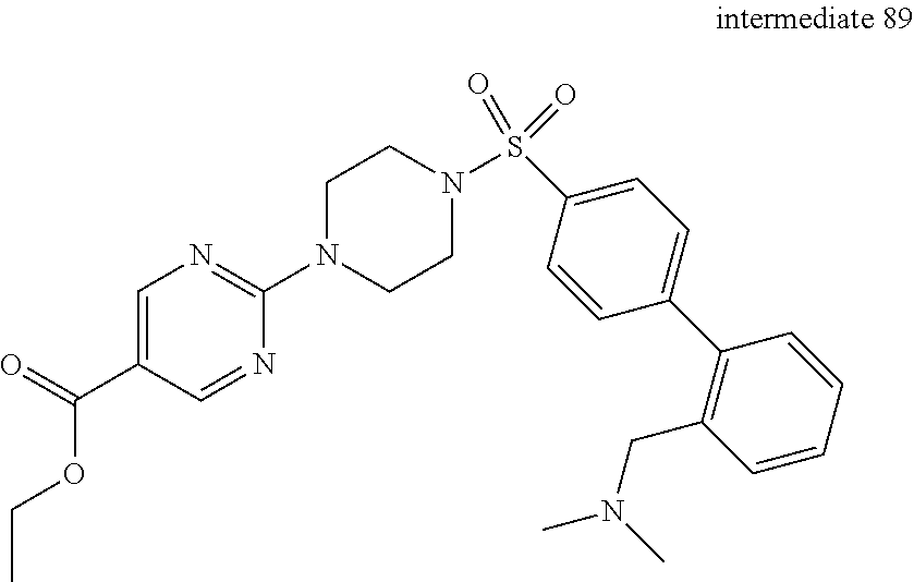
S(C1=CC=C(C2=C(CN(C)C)C=CC=C2)C=C1)(=O)(=O)N1CCN(C2=NC=C(C(=O)OCC)C=N2)CC1
